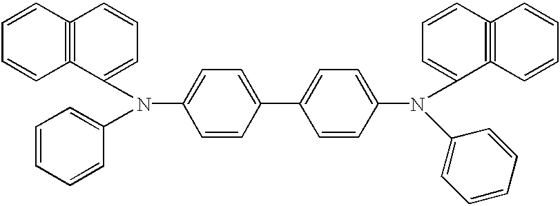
C1=CC=C(N(C2=CC=CC=C2)C2=CC=C(C3=CC=C(N(C4=CC=CC=C4)C4=CC=CC5#C4C=CC=C5)C=C3)C=C2)C2#C1C=CC=C2
